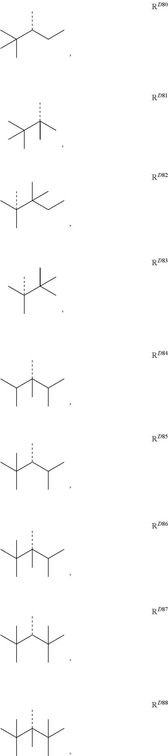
CC(C(C)(C)C)(C)C.CC(C(CC)(C)C)(C)C.CC(C(CC)C)(C)C.CC(C(C)(C)C)(C)C.CC(C(C(C)C)(C)C)C.CC(C(C(C)C)C)(C)C.CC(C(C(C)C)(C)C)(C)C.CC(C(C(C)(C)C)C)(C)C.CC(C(C(C)(C)C)(C)C)(C)C
